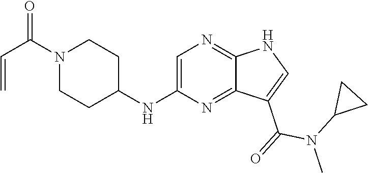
C(=C)C(N1CCC(NC2=CN=C3C(=N2)C(C(=O)N(C2CC2)C)=CN3)CC1)=O
